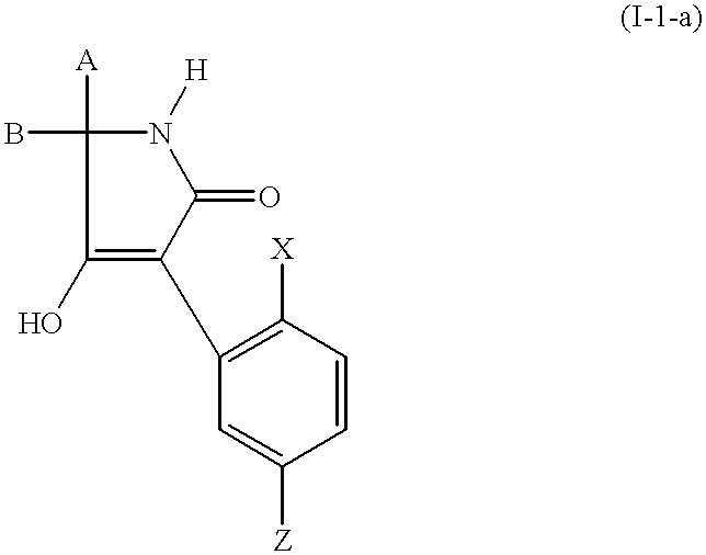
N1([H])C([A])(B)C(O)=C(C2=C([X])C=CC([Z])=C2)C1=O
